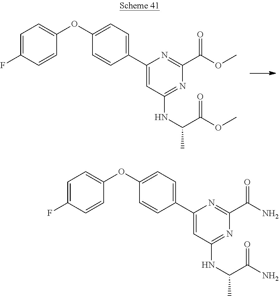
C1(C2=CC=C(OC3=CC=C(F)C=C3)C=C2)=CC(NC(C(N)=O)C)=NC(C(N)=O)=N1.C1(C2=CC=C(OC3=CC=C(F)C=C3)C=C2)=CC(NC(C(OC)=O)C)=NC(C(OC)=O)=N1
